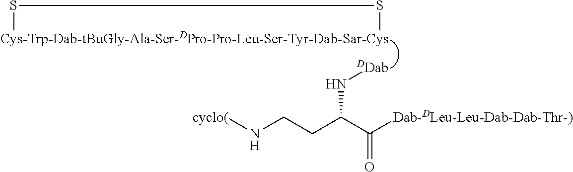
[Cys-Trp-Dab-tBuGly-Ala-Ser-DPro-Pro-Leu-Ser-Tyr-Dab-Sar-Cys]1SS1.[DDab]NC(CCN[cyclo(])C([Dab-DLeu-Leu-Dab-Dab-Thr-)])=O
